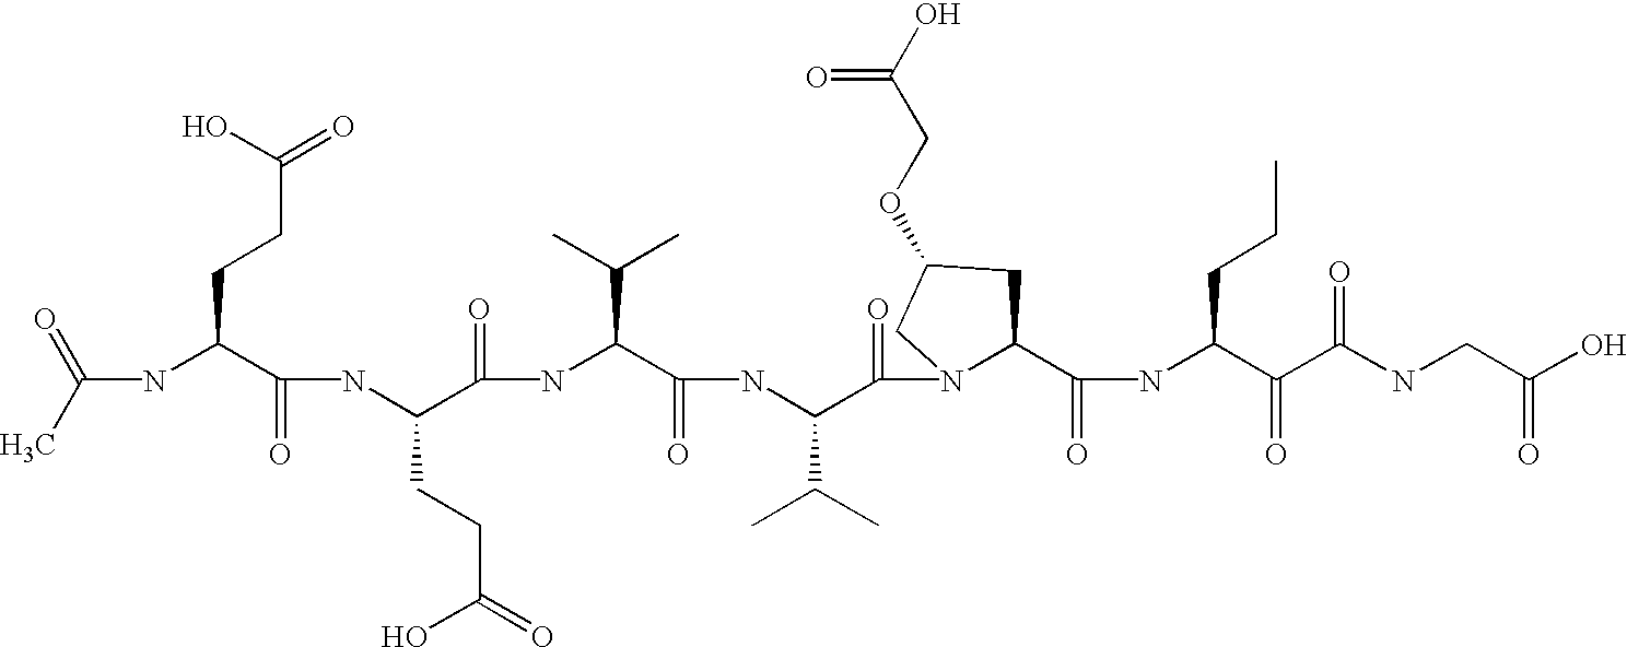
C(NC(C(NC(C(=O)NC(C(=O)NC(C(=O)N1C(C(=O)NC(C(=O)C(NCC(=O)O)=O)CCC)CC(OCC(O)=O)C1)C(C)C)C(C)C)CCC(=O)O)=O)CCC(=O)O)(C)=O
